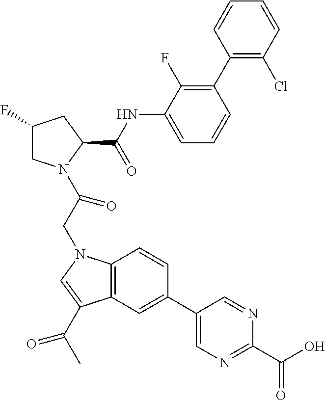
C1(F)CN(C(CN2C3=C(C(C(C)=O)=C2)C=C(C2=CN=C(C(O)=O)N=C2)C=C3)=O)C(C(NC2=CC=CC(C3=C(Cl)C=CC=C3)=C2F)=O)C1
